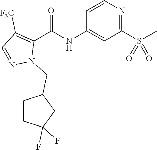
C1=CN=C(S(C)(=O)=O)C=C1NC(C1=C([F3C])C=NN1CC1CCC(F)(F)C1)=O
